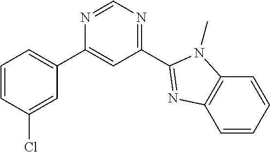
C1=CC(Cl)=CC(C2=CC(C3=NC4=C(C=CC=C4)N3C)=NC=N2)=C1
